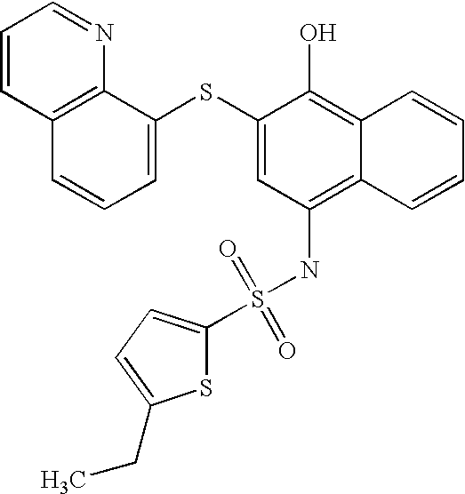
C1=CC2=C(N=C1)C(SC1=CC(NS(=O)(=O)C3=CC=C(CC)S3)=C3C(=C1O)C=CC=C3)=CC=C2
